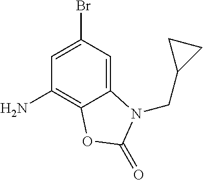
C12=CC(Br)=CC(N)=C1OC(=O)N2CC1CC1
